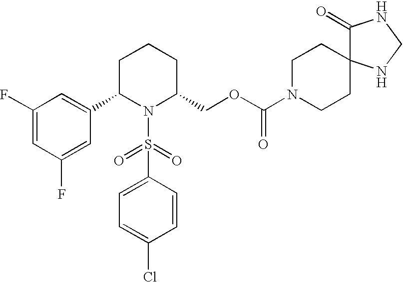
C1(F)=CC(F)=CC(C2N(S(C3=CC=C(Cl)C=C3)(=O)=O)C(COC(N3CCC4(CC3)C(=O)NCN4)=O)CCC2)=C1
